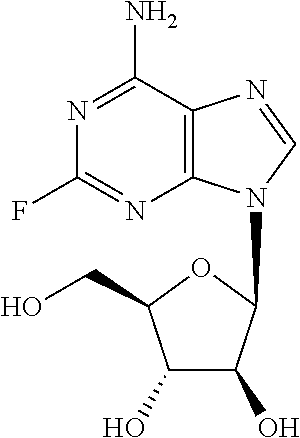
C1(N)=NC(F)=NC2=C1N=CN2C1C(O)C(O)C(CO)O1
